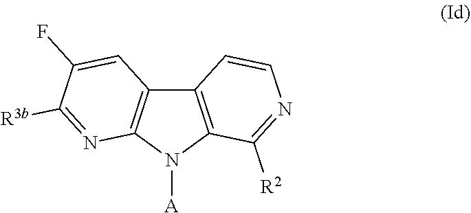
C12=C(N([A])C3=C1C=C(F)C([R3b])=N3)C([R2])=NC=C2
